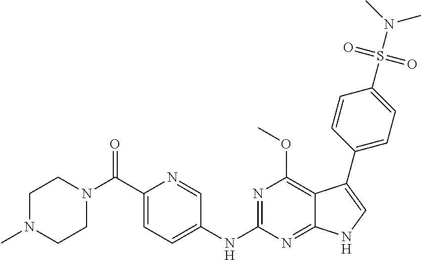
C1(C(N2CCN(C)CC2)=O)=CC=C(NC2=NC(OC)=C3C(=N2)NC=C3C2=CC=C(S(N(C)C)(=O)=O)C=C2)C=N1
